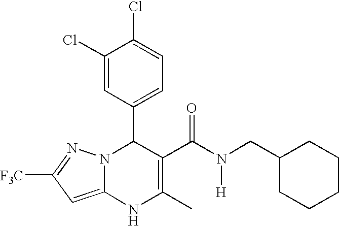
C1(Cl)=CC(C2N3C(=CC([F3C])=N3)NC(C)=C2C(N(CC2CCCCC2)[H])=O)=CC=C1Cl
